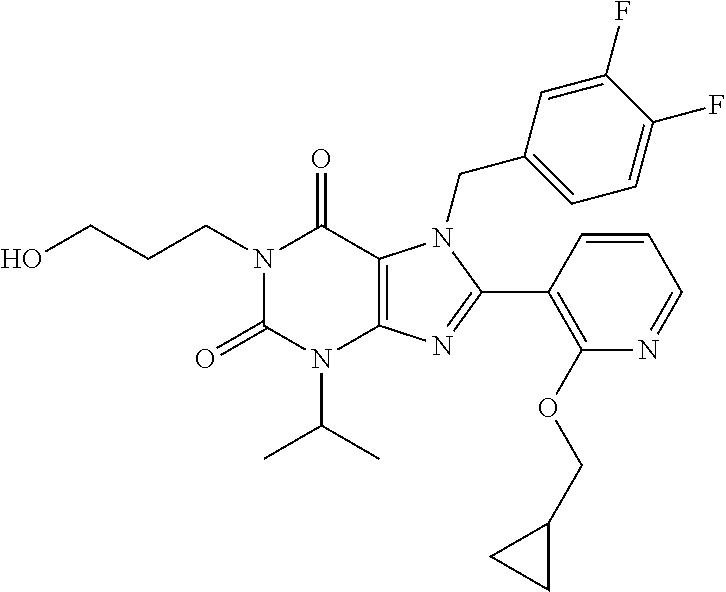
OCCCN1C(=O)N(C(C)C)C2=C(C1=O)N(CC1=CC=C(F)C(F)=C1)C(C1=C(OCC3CC3)N=CC=C1)=N2
